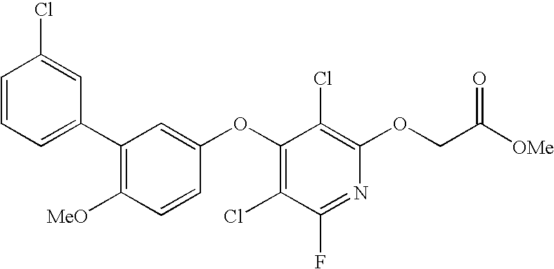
C1=CC=C(C2=C([MeO])C=CC(OC3=C(Cl)C(F)=NC(OCC([OMe])=O)=C3Cl)=C2)C=C1Cl
